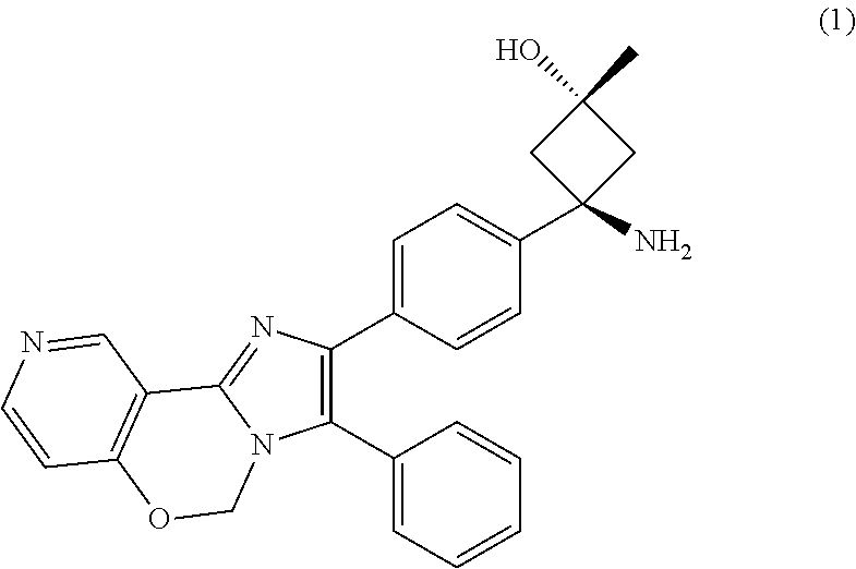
C1=C(C2=C(C3=CC=CC=C3)N3C(=N2)C2=C(OC3)C=CN=C2)C=CC(C2(N)CC(O)(C)C2)=C1
